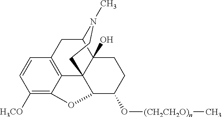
C12=C3C(=C([H3CO])C=C1)OC1C34C(O)(C(C2)N(C)CC4)CCC1O[(CH2CH2O)n]C
